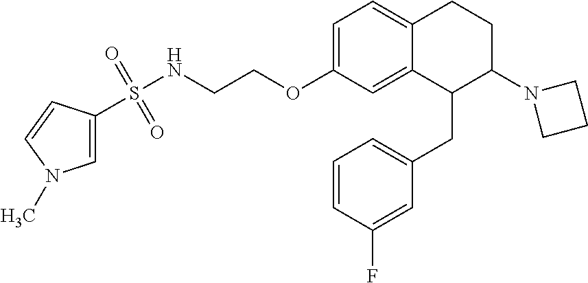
C1(CC2=CC=CC(F)=C2)C(N2CCC2)CCC2=CC=C(OCCNS(=O)(=O)C3=CN(C)C=C3)C=C12
